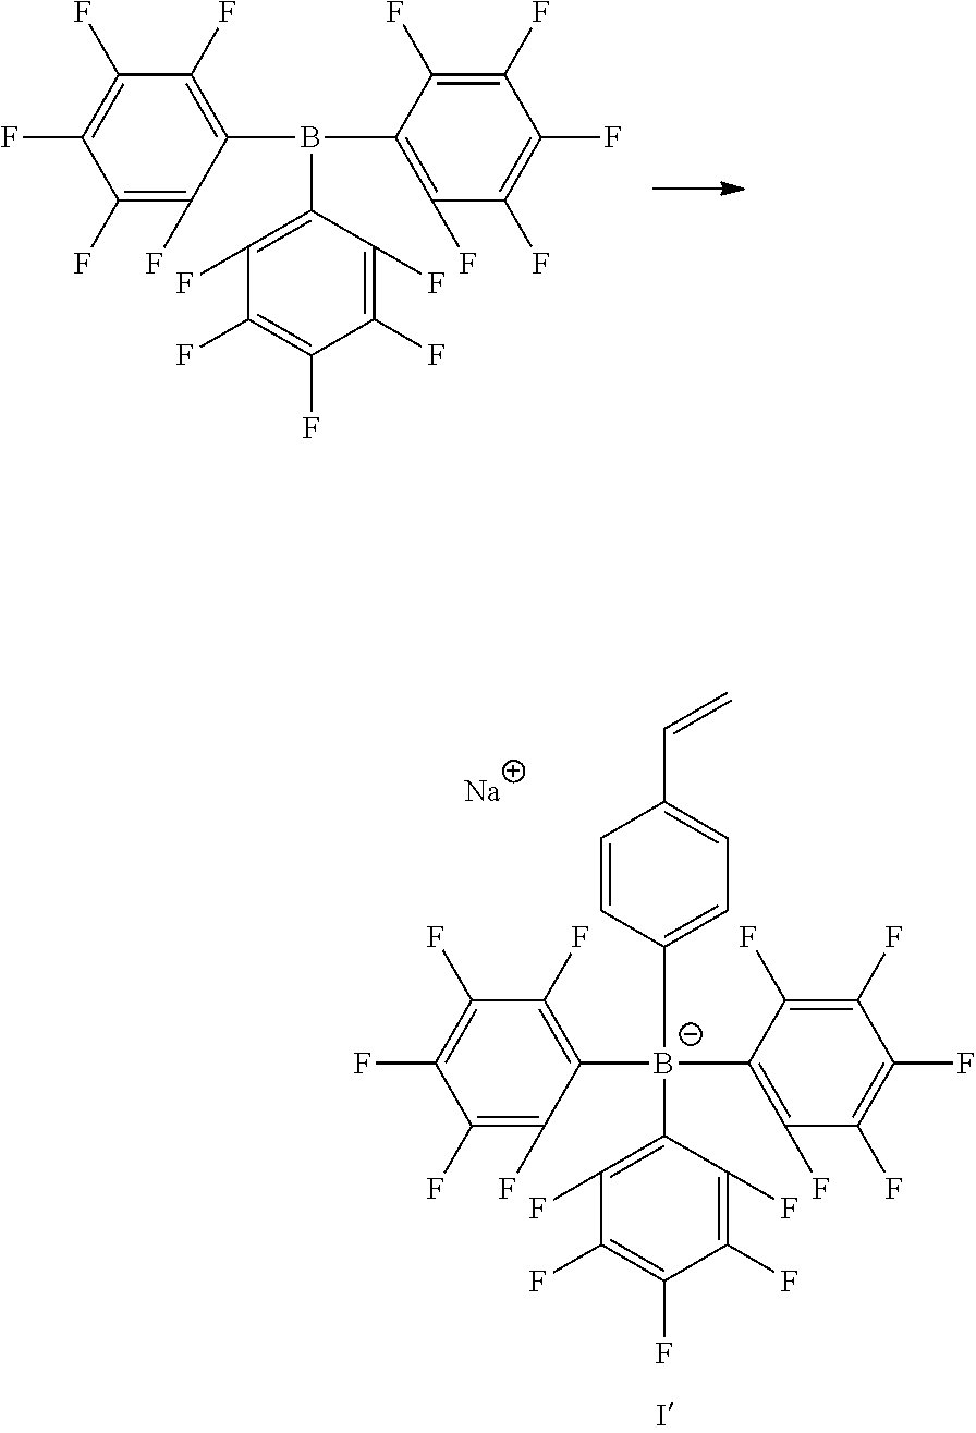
C1(F)=C(F)C([B-](C2=C(F)C(F)=C(F)C(F)=C2F)(C2=C(F)C(F)=C(F)C(F)=C2F)C2=CC=C(C=C)C=C2)=C(F)C(F)=C1F.[Na].C1(F)=C(F)C(B(C2=C(F)C(F)=C(F)C(F)=C2F)C2=C(F)C(F)=C(F)C(F)=C2F)=C(F)C(F)=C1F
